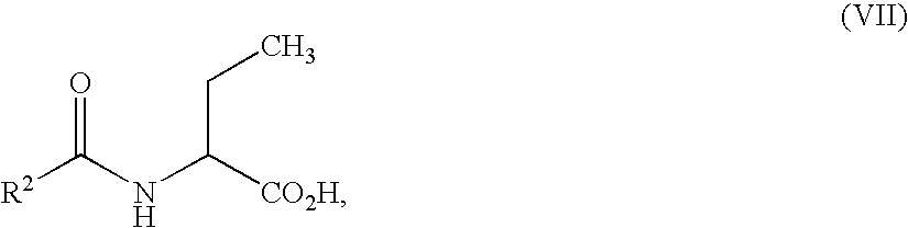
[R2]C(NC([CO2H])CC)=O
